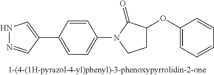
N1N=CC(C2=CC=C(N3CCC(OC4=CC=CC=C4)C3=O)C=C2)=C1
